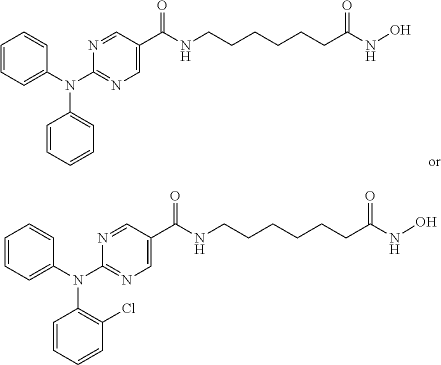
C(NCCCCCCC(NO)=O)(=O)C1=CN=C(N(C2=CC=CC=C2)C2=CC=CC=C2)N=C1.C(NCCCCCCC(NO)=O)(=O)C1=CN=C(N(C2=CC=CC=C2)C2=C(Cl)C=CC=C2)N=C1
